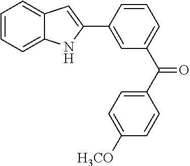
C1(C2=CC(C(=O)C3=CC=C([OCH3])C=C3)=CC=C2)=CC2=CC=CC=C2N1
